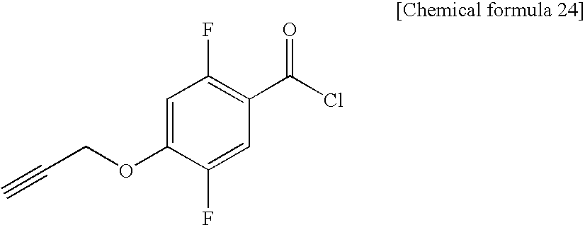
C1=C(OCC#C)C(F)=CC(C(Cl)=O)=C1F
